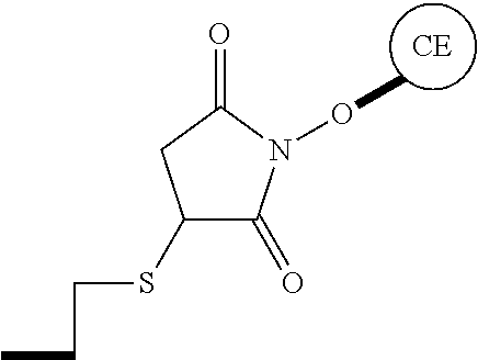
[CE].C1(SCCC)C(=O)N(OC)C(=O)C1
